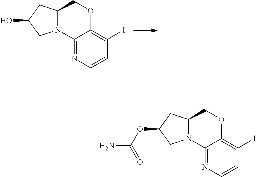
C12=NC=CC(I)=C1OCC1N2CC(O)C1.C12=NC=CC(I)=C1OCC1N2CC(OC(N)=O)C1
